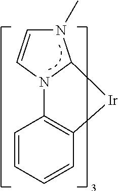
C1=CC2=C(C=C1)[Ir]C1N(C)C=CN21
